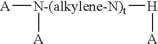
[A][N-(alkylene-N)t]([H][A])[A]
